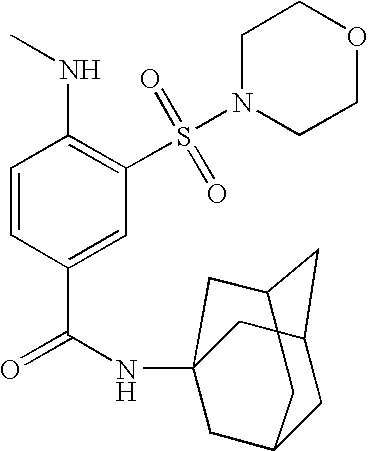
C1=CC(C(=O)NC23CC4CC(CC(C2)C4)C3)=CC(S(N2CCOCC2)(=O)=O)=C1NC
